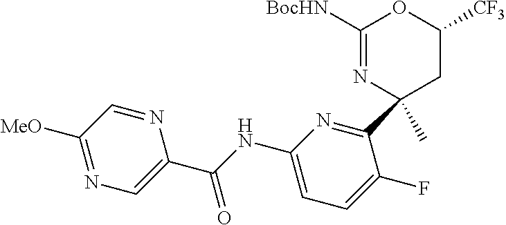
C1([MeO])=NC=C(C(NC2=CC=C(F)C(C3(C)CC([CF3])OC([BocHN])=N3)=N2)=O)N=C1
